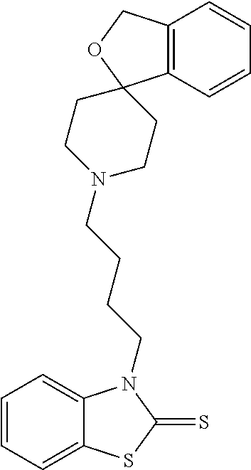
C1=CC=C2C(=C1)N(CCCCN1CCC3(CC1)C1=C(C=CC=C1)CO3)C(=S)S2
